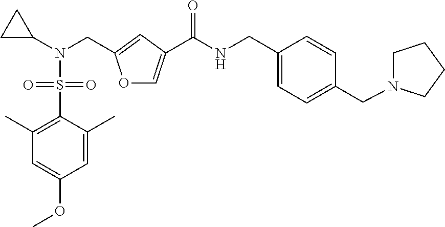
C1(C)=C(S(=O)(=O)N(C2CC2)CC2=CC(C(NCC3=CC=C(CN4CCCC4)C=C3)=O)=CO2)C(C)=CC(OC)=C1
